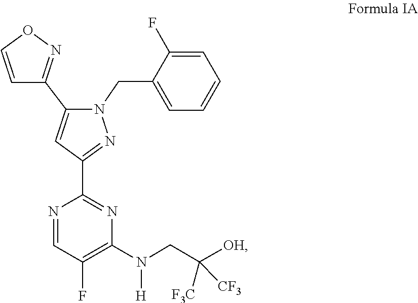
[H]N(C1=C(F)C=NC(C2=NN(CC3=CC=CC=C3F)C(C3=NOC=C3)=C2)=N1)CC([OH])([F3C])[CF3]
